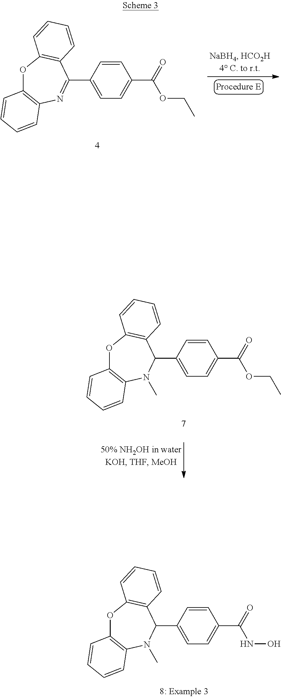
O1C2=C(N(C)C(C3=CC=C(C(=O)NO)C=C3)C3=C1C=CC=C3)C=CC=C2.O1C2=C(N=C(C3=CC=C(C(=O)OCC)C=C3)C3=C1C=CC=C3)C=CC=C2.O1C2=C(N(C)C(C3=CC=C(C(=O)OCC)C=C3)C3=C1C=CC=C3)C=CC=C2
